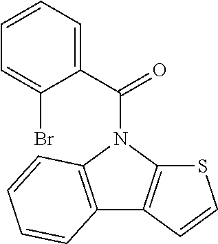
C12=C(N(C(C3=CC=CC=C3Br)=O)C3=C1C=CS3)C=CC=C2
